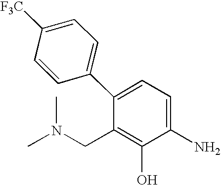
C1=CC(C2=CC=C(N)C(O)=C2CN(C)C)=CC=C1[F3C]
